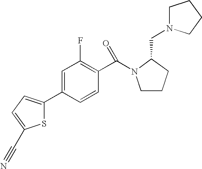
C1=C(C2=CC=C(C#N)S2)C=CC(C(N2CCCC2CN2CCCC2)=O)=C1F
